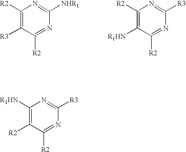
C1([R2])=C([R3])C([R2])=NC([NHR1])=N1.C1([R2])=C([R1HN])C([R2])=NC([R3])=N1.C1([R1HN])=C([R2])C([R2])=NC([R3])=N1
